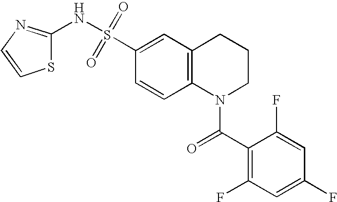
S1C(NS(C2=CC3=C(C=C2)N(C(C2=C(F)C=C(F)C=C2F)=O)CCC3)(=O)=O)=NC=C1
